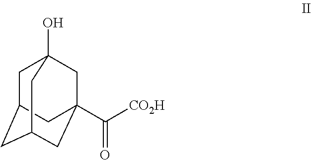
C1C2CC3CC(C([CO2H])=O)(CC1(O)C3)C2
